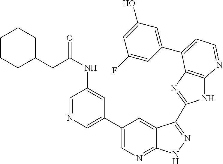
C1(C2=CN=CC(NC(=O)CC3CCCCC3)=C2)=CN=C2C(=C1)C(C1=NC3=C(N1)N=CC=C3C1=CC(O)=CC(F)=C1)=NN2
